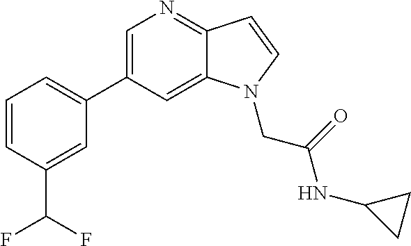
C1(C2=CN=C3C(=C2)N(CC(NC2CC2)=O)C=C3)=CC=CC(C(F)F)=C1
